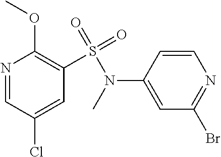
N1=CC(Cl)=CC(S(=O)(=O)N(C2=CC(Br)=NC=C2)C)=C1OC
